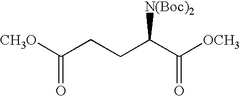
[CH3O]C(CCC(C([OCH3])=O)[N(Boc)2])=O
